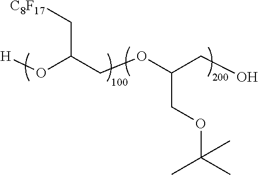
C(C(COC(CO)COC(C)(C)C)O[H])[C8F17]
